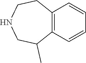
C12=C(CCNCC1C)C=CC=C2
